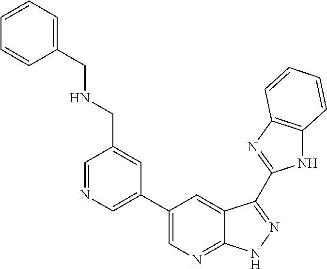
N1C2=C(N=C1C1=NNC3=NC=C(C4=CN=CC(CNCC5=CC=CC=C5)=C4)C=C31)C=CC=C2
